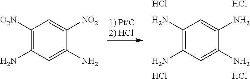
C1([O2N])=C(N)C=C(N)C([NO2])=C1.C1(N)=C(N)C=C(N)C(N)=C1.Cl.Cl.Cl.Cl
